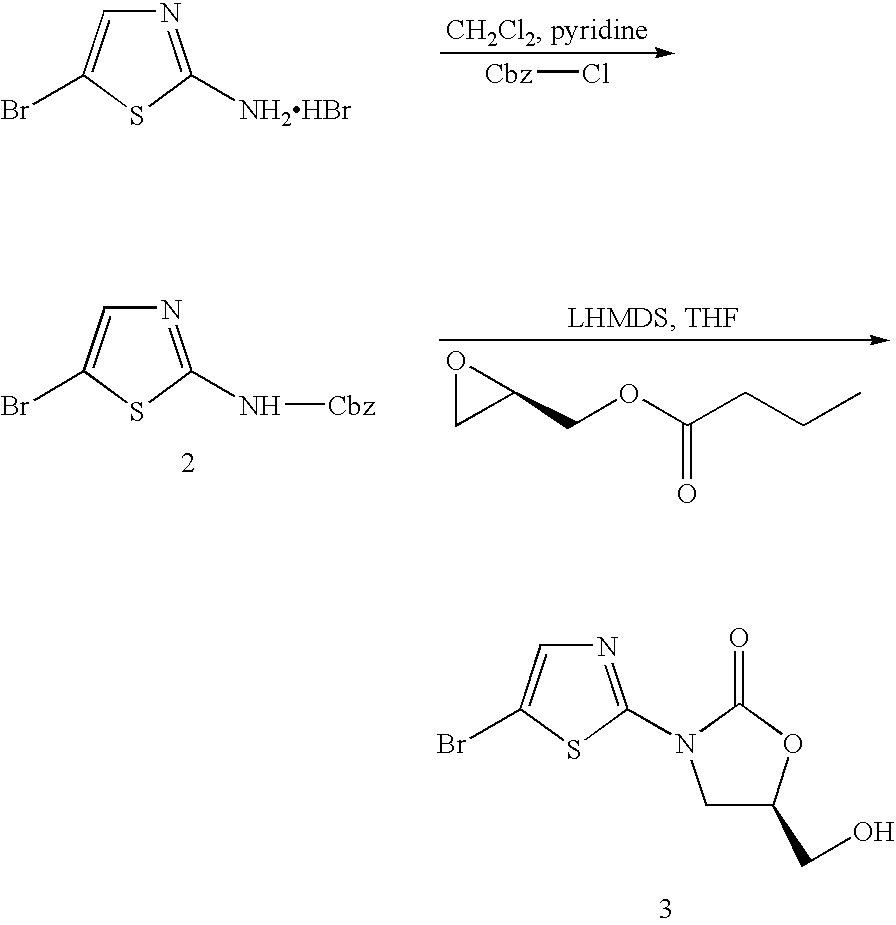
N1=C(N2CC(CO)OC2=O)SC(Br)=C1.[Cbz]Cl.N1=C([NH2HBr])SC(Br)=C1.C1(COC(CCC)=O)OC1.N1=C(N[Cbz])SC(Br)=C1
